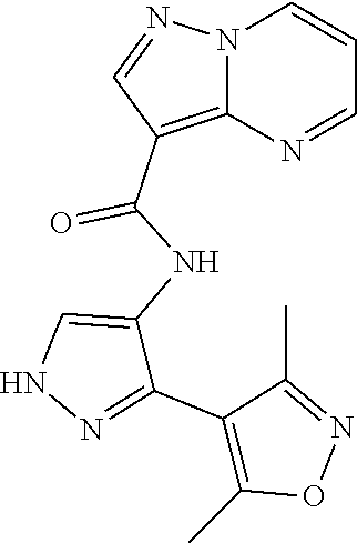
N12C(=C(C(NC3=CNN=C3C3=C(C)ON=C3C)=O)C=N1)N=CC=C2
